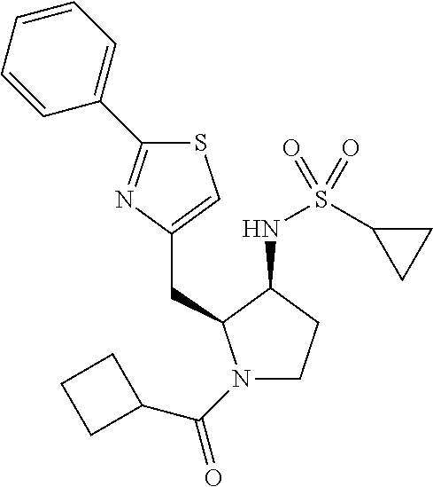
N1(C(C2CCC2)=O)CCC(NS(C2CC2)(=O)=O)C1CC1=CSC(C2=CC=CC=C2)=N1
